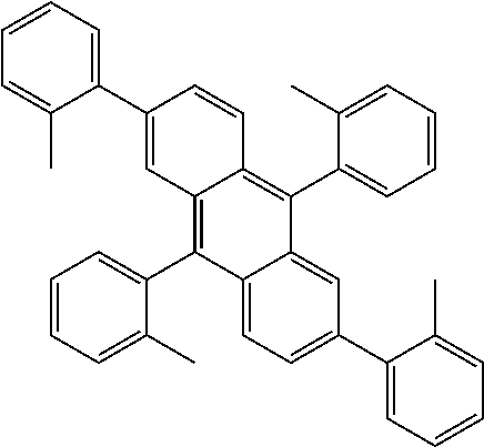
C1(C2=CC=CC=C2C)=CC2=C(C3=CC=CC=C3C)C3=CC=C(C4=CC=CC=C4C)C=C3C(C3=CC=CC=C3C)=C2C=C1
